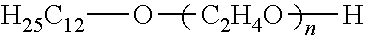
O([C2H4O][H])[H25C12]
